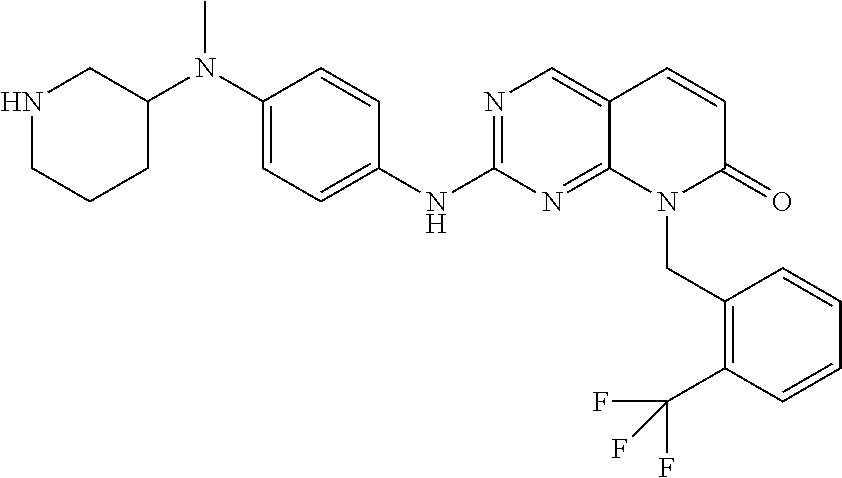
C1(N(C2=CC=C(NC3=NC=C4C(=N3)N(CC3=C(C(F)(F)F)C=CC=C3)C(=O)C=C4)C=C2)C)CNCCC1
